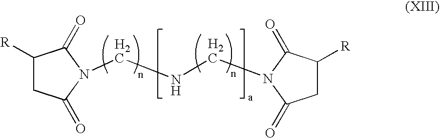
C1([R])CC(=O)N(CNCN2C(=O)C([R])CC2=O)C1=O
